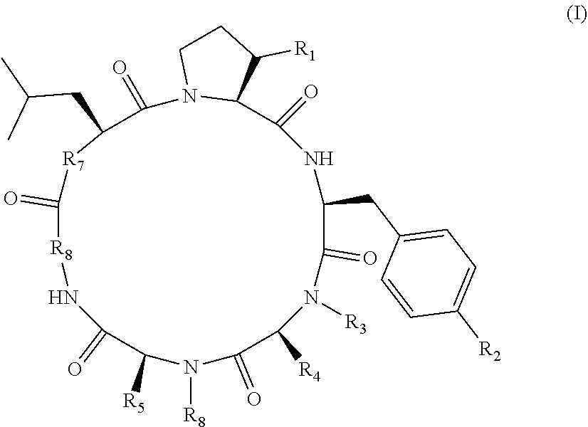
C1CN2C(C1[R1])C(=O)NC(CC1=CC=C([R2])C=C1)C(=O)N([R3])C([R4])C(=O)N([R8])C([R5])C(=O)N[R8]C(=O)[R7]C(CC(C)C)C2=O
